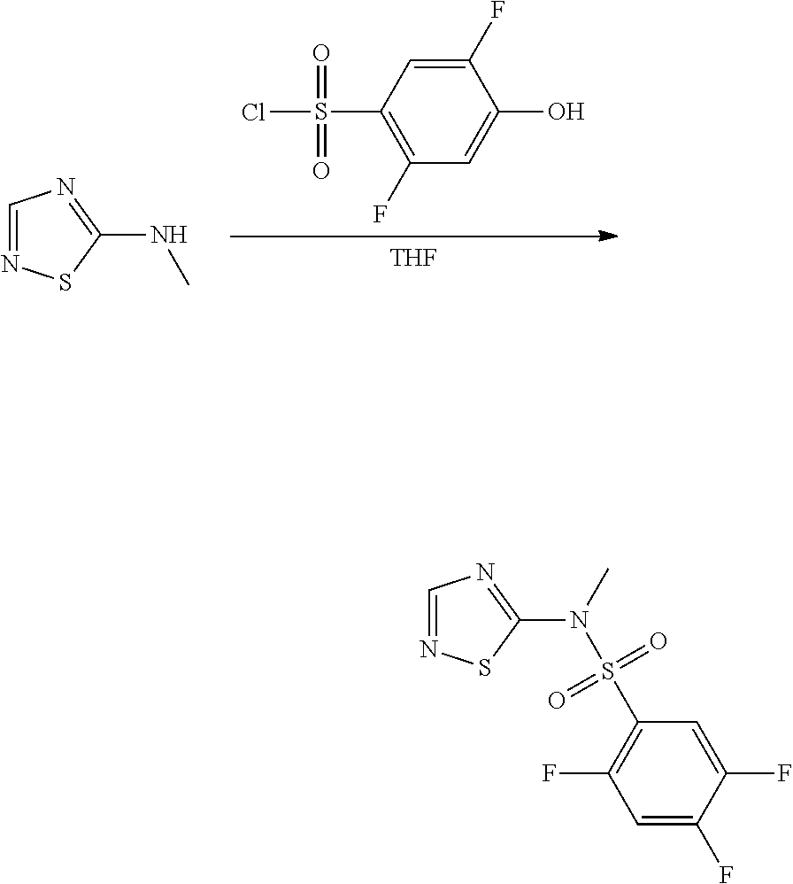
[THF].C1(F)=CC(S(Cl)(=O)=O)=C(F)C=C1O.C1=NSC(NC)=N1.C1=NSC(N(S(=O)(=O)C2=C(F)C=C(F)C(F)=C2)C)=N1
